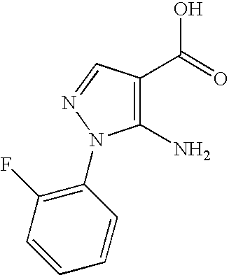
C1(N)=C(C(=O)O)C=NN1C1=C(F)C=CC=C1
